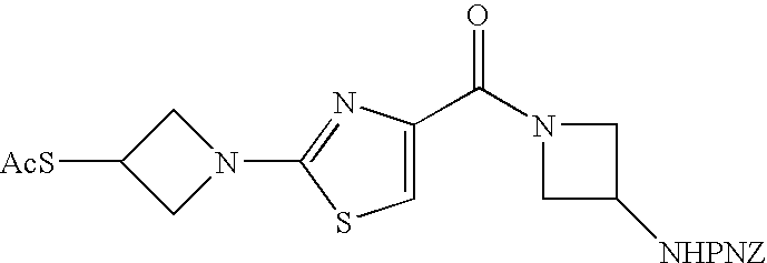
C1N(C2=NC(C(N3CC([NHPNZ])C3)=O)=CS2)CC1[AcS]
